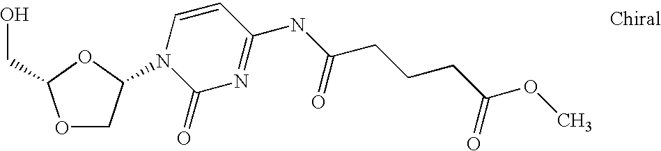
O1CC(N2C(=O)N=C(NC(CCCC(OC)=O)=O)C=C2)OC1CO
